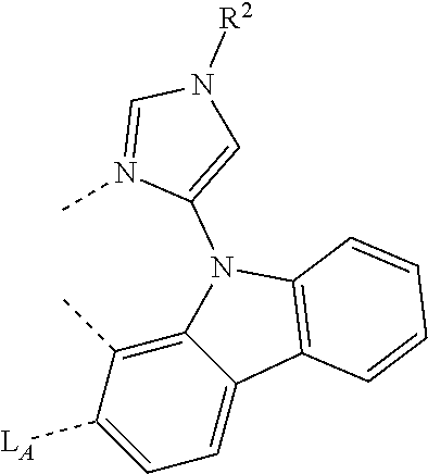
C12=C(C)C([LA])=CC=C1C1=C(N2C2=CN([R2])C=N2C)C=CC=C1
